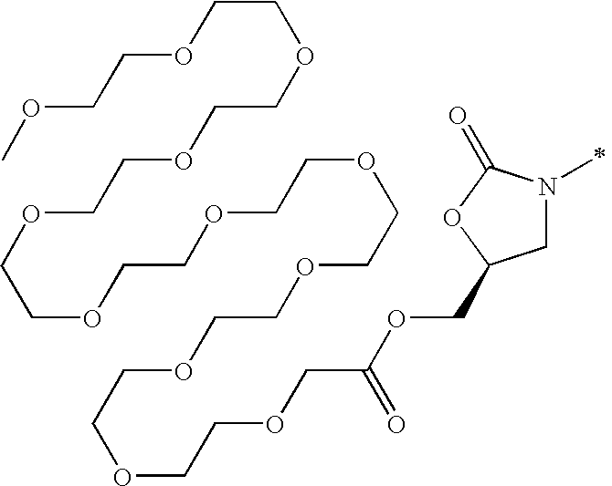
C1N(C)C(=O)OC1COC(COCCOCCOCCOCCOCCOCCOCCOCCOCCOCCOCCOC)=O
